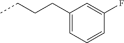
C1(CCCC)=CC=CC(F)=C1
